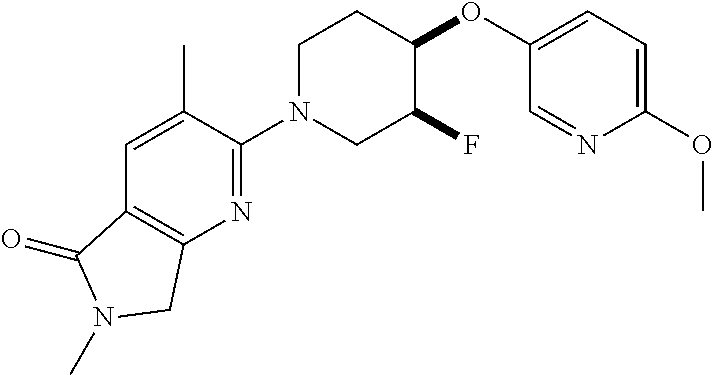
C1N(C2=NC3=C(C=C2C)C(=O)N(C)C3)CC(F)C(OC2=CC=C(OC)N=C2)C1
